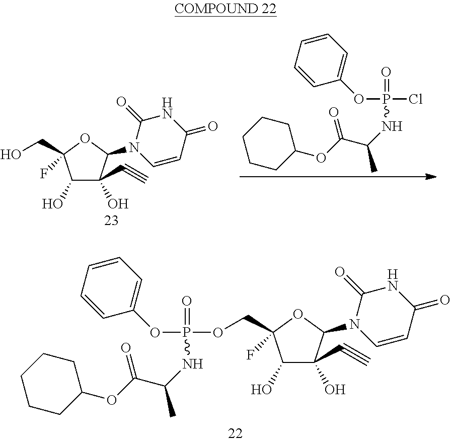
C1(O)C(O)(C#C)C(N2C=CC(=O)NC2=O)OC1(CO)F.O(P(Cl)(=O)NC(C)C(OC1CCCCC1)=O)C1=CC=CC=C1.C1(O)C(O)(C#C)C(N2C=CC(=O)NC2=O)OC1(COP(OC1=CC=CC=C1)(=O)NC(C)C(OC1CCCCC1)=O)F
